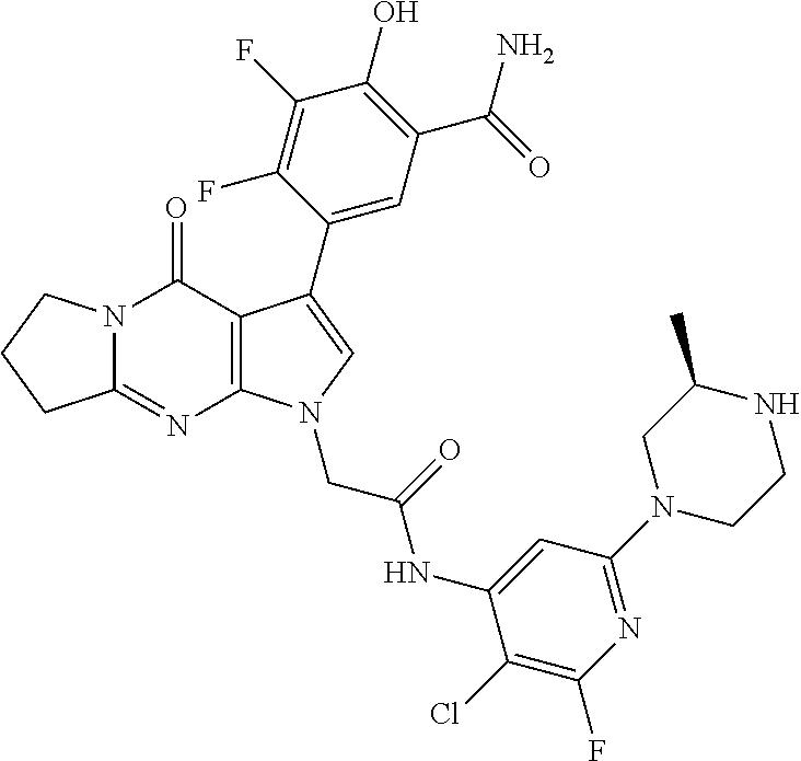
C12=NC3=C(C(=O)N1CCC2)C(C1=CC(C(N)=O)=C(O)C(F)=C1F)=CN3CC(NC1=CC(N2CCNC(C)C2)=NC(F)=C1Cl)=O
